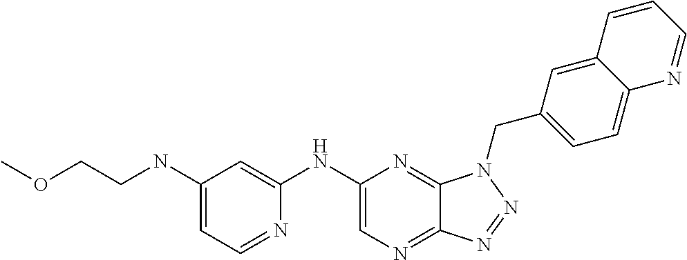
C1(NC2=CC(NCCOC)=CC=N2)=CN=C2C(=N1)N(CC1=CC=C3C(=C1)C=CC=N3)N=N2
